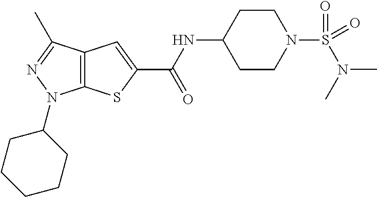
C12=C(C(C)=NN1C1CCCCC1)C=C(C(NC1CCN(S(N(C)C)(=O)=O)CC1)=O)S2
